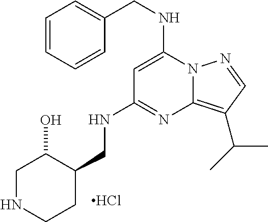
C1NCCC(CNC2=NC3=C(C(C)C)C=NN3C(NCC3=CC=CC=C3)=C2)C1O
